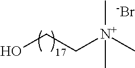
[N+](C)(CCO)(C)C.[-Br]
